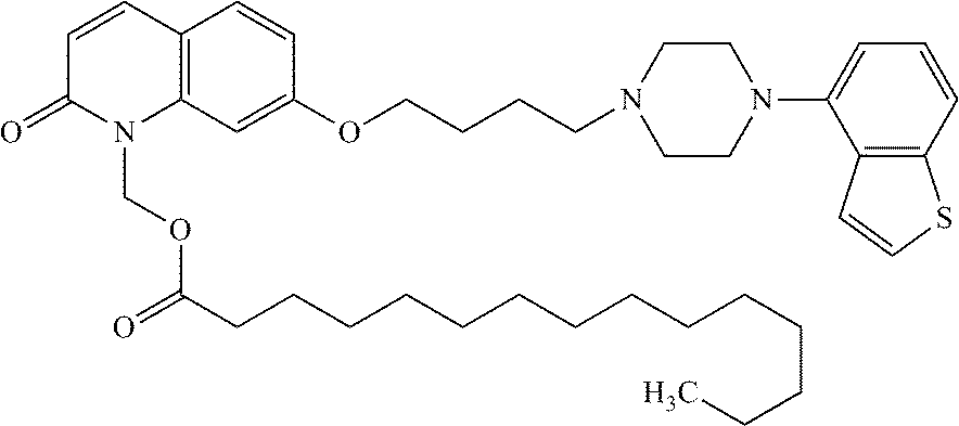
C12=C(C=C(OCCCCN3CCN(C4=CC=CC5=C4C=CS5)CC3)C=C1)N(COC(=O)CCCCCCCCCCCCCC)C(=O)C=C2
